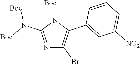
N1=C(N([Boc])[Boc])N([Boc])C(C2=CC([NO2])=CC=C2)=C1Br
